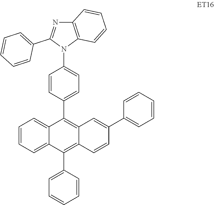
C1=CC(C2=CC3=C(C4=CC=C(N5C6=C(C=CC=C6)N=C5C5=CC=CC=C5)C=C4)C4=CC=CC=C4C(C4=CC=CC=C4)=C3C=C2)=CC=C1
